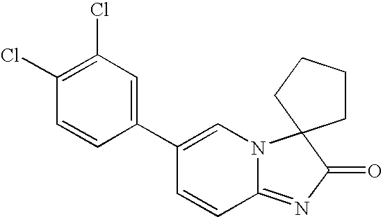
C1(Cl)=C(Cl)C=C(C2=CN3C(=NC(=O)C34CCCC4)C=C2)C=C1
